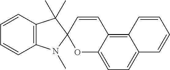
C12=C(C=CC=C1)C(C)(C)C1(N2C)OC2=CC=C3C(=C2C=C1)C=CC=C3
